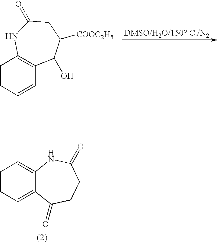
C1=CC=CC2=C1NC(=O)CC([COOC2H5])C2O.[DMSO/H2O/150 C./N2].C12=CC=CC=C1C(=O)CCC(=O)N2
